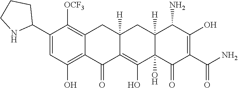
C12=C(O)C=C(C3CCCN3)C([OCF3])=C1CC1([H])C(=C(O)C3(O)C([H])(C1)C(N)C(O)=C(C(N)=O)C3=O)C2=O
